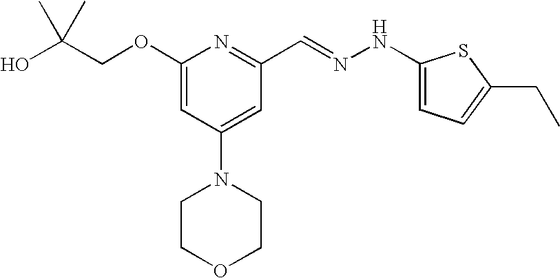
C(COC1=CC(N2CCOCC2)=CC(C=NNC2=CC=C(CC)S2)=N1)(O)(C)C
